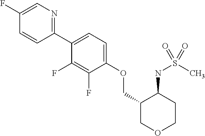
C1(C2=CC=C(OCC3COCCC3NS(C)(=O)=O)C(F)=C2F)=NC=C(F)C=C1
